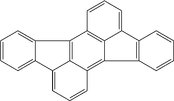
C12=CC=CC=C1C1=CC=CC3=C4C5=C(C2=C13)C=CC=C5C1=C4C=CC=C1
